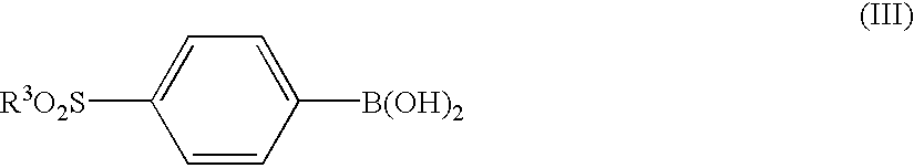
C1=C([R3O2S])C=CC([B(OH)2])=C1
